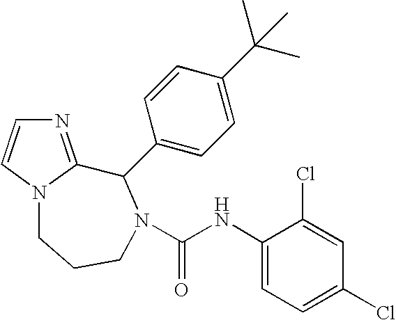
N1=C2N(C=C1)CCCN(C(NC1=CC=C(Cl)C=C1Cl)=O)C2C1=CC=C(C(C)(C)C)C=C1
